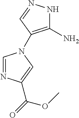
C1=NC(C(=O)OC)=CN1C1=C(N)NN=C1
